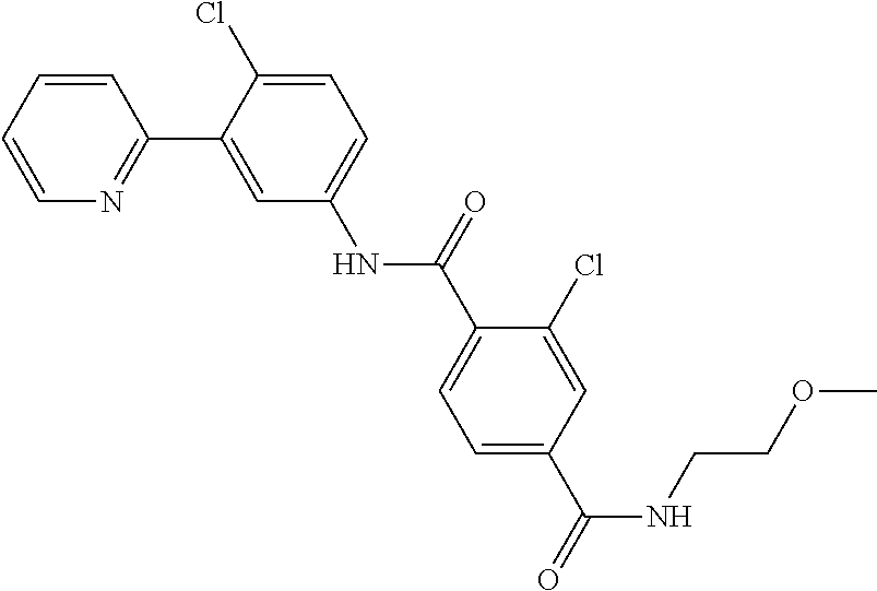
C1=CN=C(C2=CC(NC(C3=CC=C(C(NCCOC)=O)C=C3Cl)=O)=CC=C2Cl)C=C1
